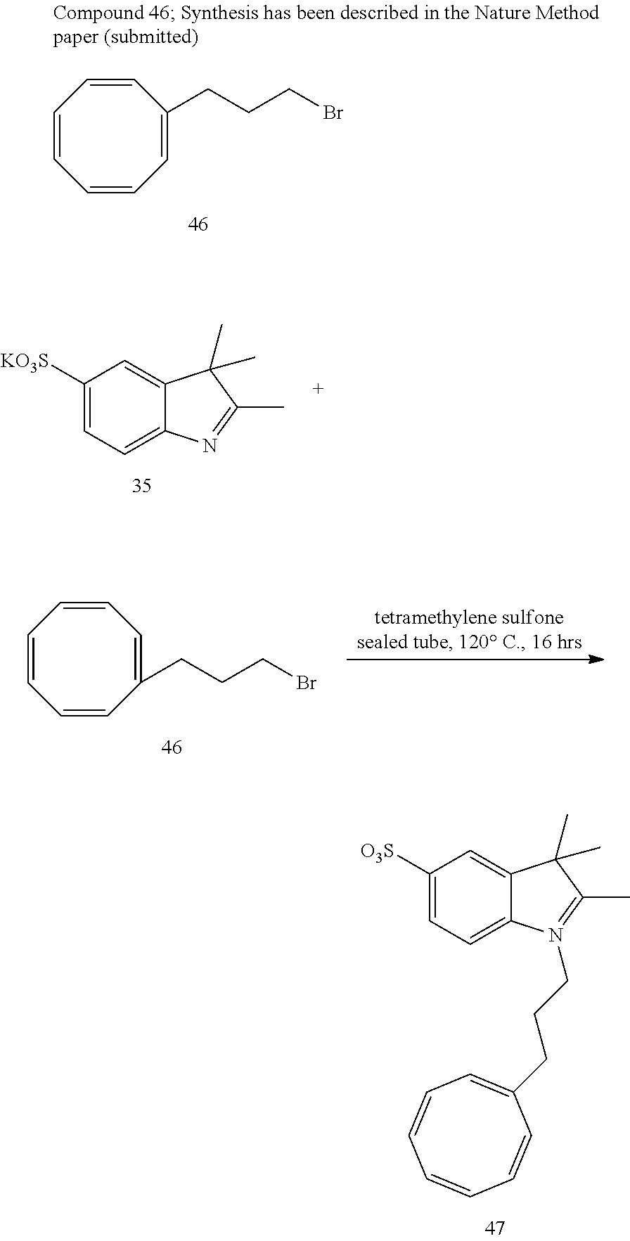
C1([O3S])=CC=C2C(=C1)C(C)(C)C(C)=N2CCCC1=CC=CC=CC=C1.C1([KO3S])=CC=C2C(=C1)C(C)(C)C(C)=N2.C1=CC=CC=CC=C1CCCBr.C1=CC=CC=CC(CCCBr)=C1
